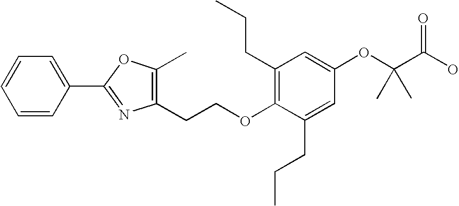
C1=C(C2=NC(CCOC3=C(CCC)C=C(OC(C(O)=O)(C)C)C=C3CCC)=C(C)O2)C=CC=C1
